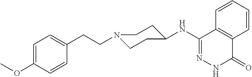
C12=C(C(NC3CCN(CCC4=CC=C(OC)C=C4)CC3)=NNC1=O)C=CC=C2
